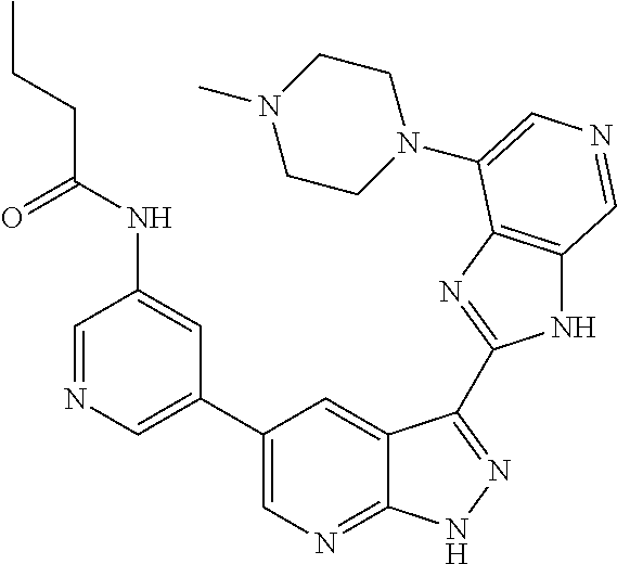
C1(C2=CN=CC(NC(=O)CCC)=C2)=CN=C2C(=C1)C(C1=NC3=C(N1)C=NC=C3N1CCN(C)CC1)=NN2
